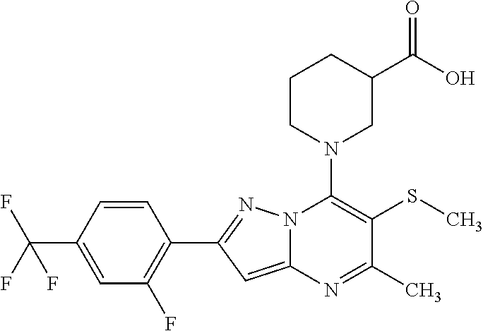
C1=CC(C(F)(F)F)=CC(F)=C1C1=NN2C(=C1)N=C(C)C(SC)=C2N1CC(C(O)=O)CCC1
